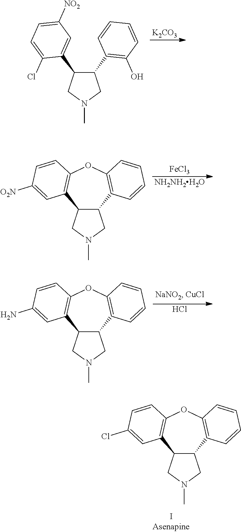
C12C(CN(C)C1)C1=C(OC3=C2C=CC=C3)C=CC(Cl)=C1.[K2CO3].C1(C2=C(O)C=CC=C2)C(C2=CC([NO2])=CC=C2Cl)CN(C)C1.[FeCl3].[NH2NH2H2O].C12C(CN(C)C1)C1=C(OC3=C2C=CC=C3)C=CC([O2N])=C1.Cl.C12C(CN(C)C1)C1=C(OC3=C2C=CC=C3)C=CC(N)=C1
